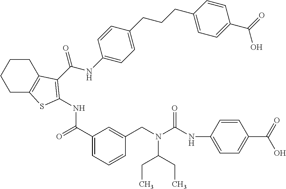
C1(C(=O)NC2=C(C(=O)NC3=CC=C(CCCC4=CC=C(C(O)=O)C=C4)C=C3)C3=C(CCCC3)S2)=CC=CC(CN(C(NC2=CC=C(C(O)=O)C=C2)=O)C(CC)CC)=C1
